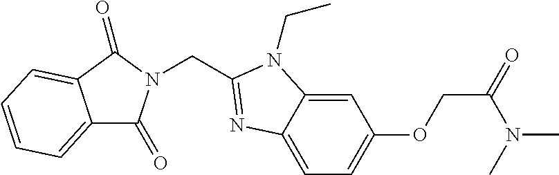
C(C1=NC2=CC=C(OCC(N(C)C)=O)C=C2N1CC)N1C(=O)C2=CC=CC=C2C1=O
